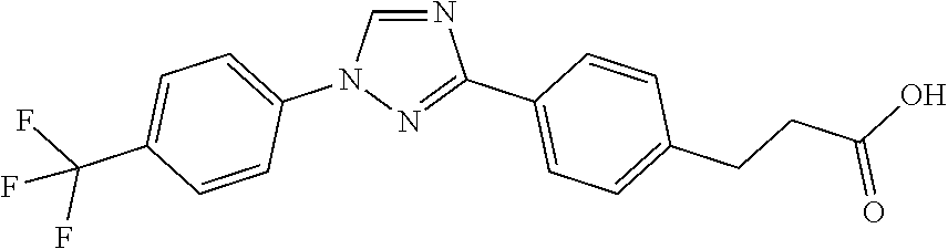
N1=CN(C2=CC=C(C(F)(F)F)C=C2)N=C1C1=CC=C(CCC(=O)O)C=C1
